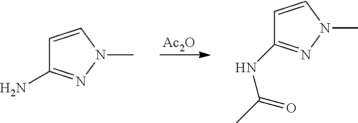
[Ac2O].C1=CN(C)N=C1N.C1=CN(C)N=C1NC(C)=O
